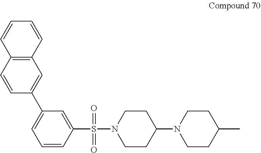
C1=CC(S(N2CCC(N3CCC(C)CC3)CC2)(=O)=O)=CC(C2=CC3=C(C=C2)C=CC=C3)=C1
